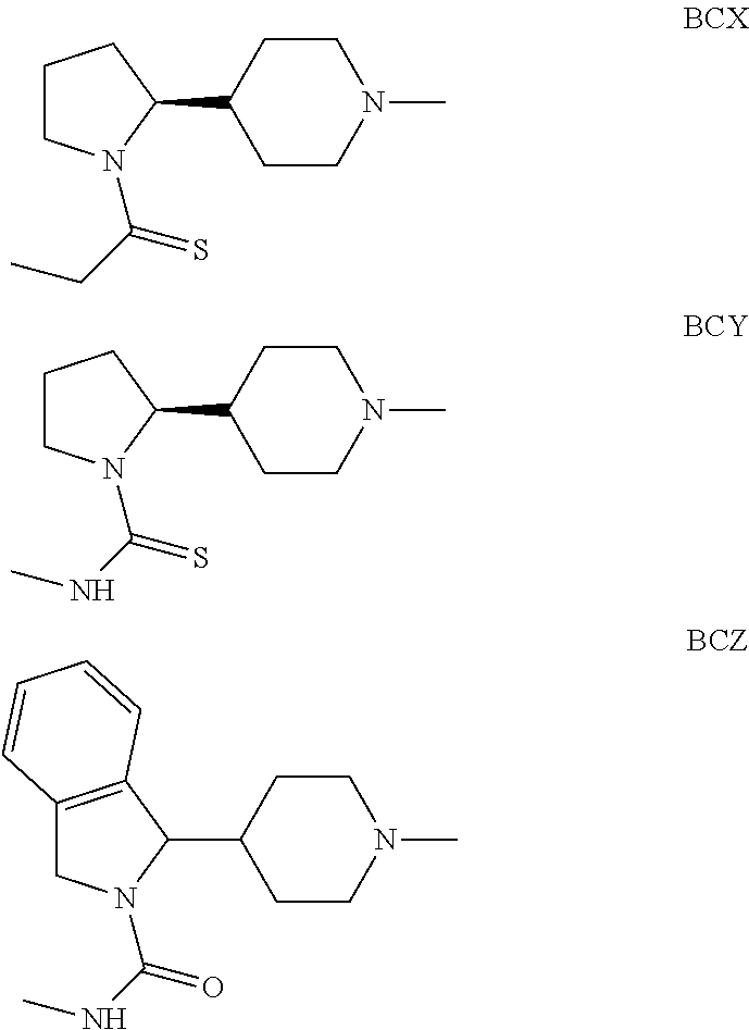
C1CN(C(CC)=S)C(C2CCN(C)CC2)C1.C1CN(C(NC)=S)C(C2CCN(C)CC2)C1.C12=C(C(C3CCN(C)CC3)N(C(NC)=O)C1)C=CC=C2
